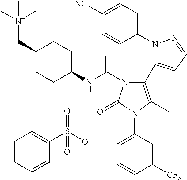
C1(N2N=CC=C2C2=C(C)N(C3=CC=CC([CF3])=C3)C(=O)N2C(NC2CCC(C[N+](C)(C)C)CC2)=O)=CC=C([NC])C=C1.C1=CC=CC(S([O-])(=O)=O)=C1
